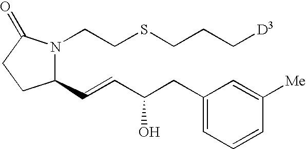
C1(C=CC(CC2=CC=CC([Me])=C2)O)N(CCSCCC[D3])C(=O)CC1
